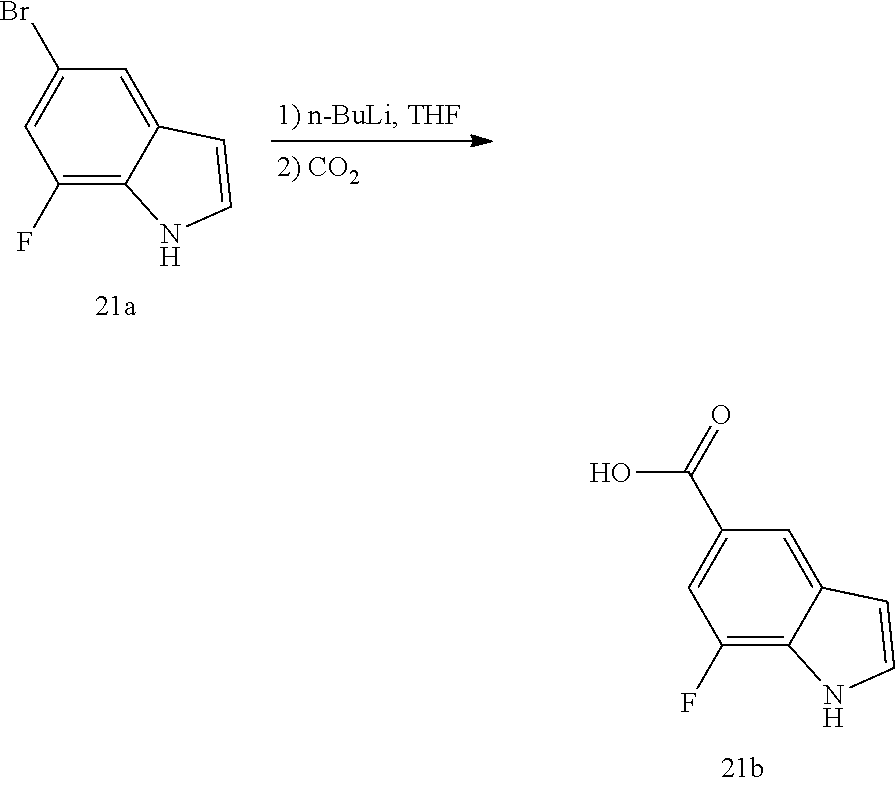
C1(F)=C2C(=CC(C(O)=O)=C1)C=CN2.C1(F)=C2C(=CC(Br)=C1)C=CN2
